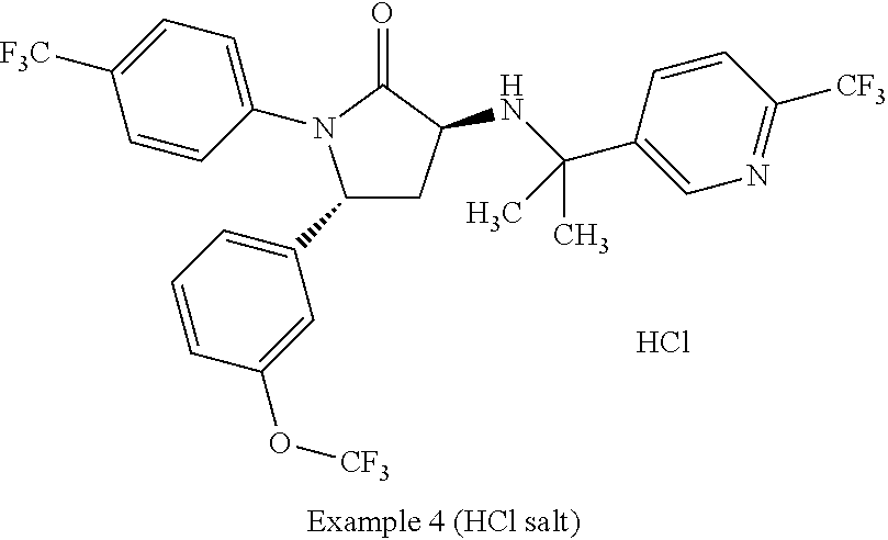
C1C(NC(C2=CN=C([CF3])C=C2)(C)C)C(=O)N(C2=CC=C([F3C])C=C2)C1C1=CC=CC(O[CF3])=C1.Cl
